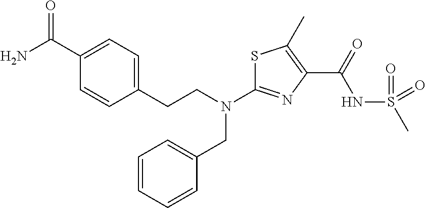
S1C(N(CCC2=CC=C(C(N)=O)C=C2)CC2=CC=CC=C2)=NC(C(=O)NS(=O)(C)=O)=C1C
